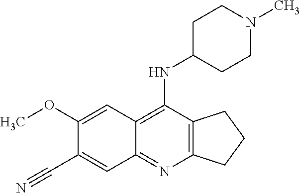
C1(OC)=CC2=C(NC3CCN(C)CC3)C3=C(N=C2C=C1C#N)CCC3
